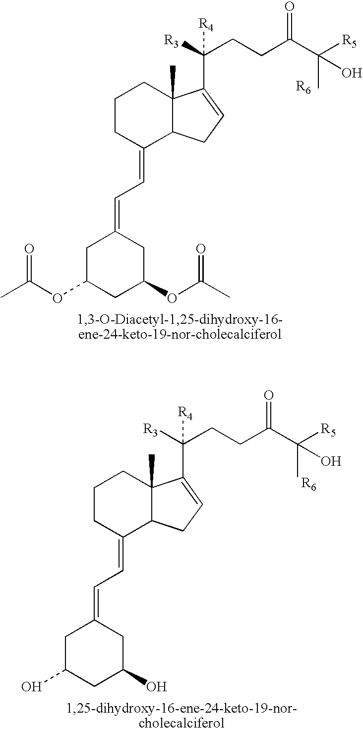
C1CC(=CC=C2CC(OC(C)=O)CC(OC(C)=O)C2)C2C(C)(C1)C(C([R3])([R4])CCC(C([R5])(O)C)=O)=CC2.C1CC(=CC=C2CC(O)CC(O)C2)C2C(C)(C1)C(C([R3])([R4])CCC(C([R5])(O)C)=O)=CC2
